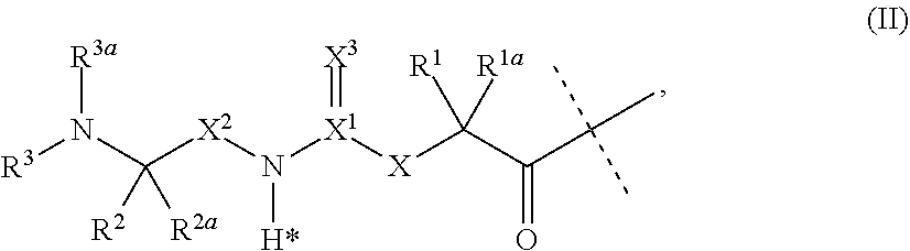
C([X2]N([X1]([X]C(C(C(C)(C)C)=O)([R1])[R1a])=[X3])[H*])([R2])([R2a])N([R3])[R3a]
